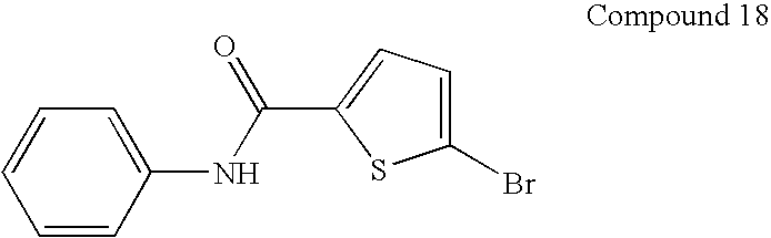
C1=CC(NC(C2=CC=C(Br)S2)=O)=CC=C1
